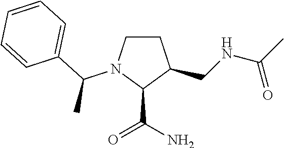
C1CN(C(C2=CC=CC=C2)C)C(C(N)=O)C1CNC(C)=O
